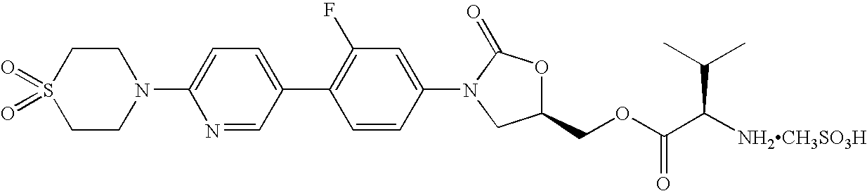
C1CN(C2=CC=C(C3=C(F)C=C(N4C(=O)OC(COC(C([NH2CH3SO3H])C(C)C)=O)C4)C=C3)C=N2)CCS1(=O)=O
